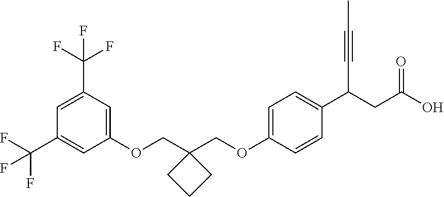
C1(OCC2(COC3=CC=C(C(CC(O)=O)C#CC)C=C3)CCC2)=CC(C(F)(F)F)=CC(C(F)(F)F)=C1
